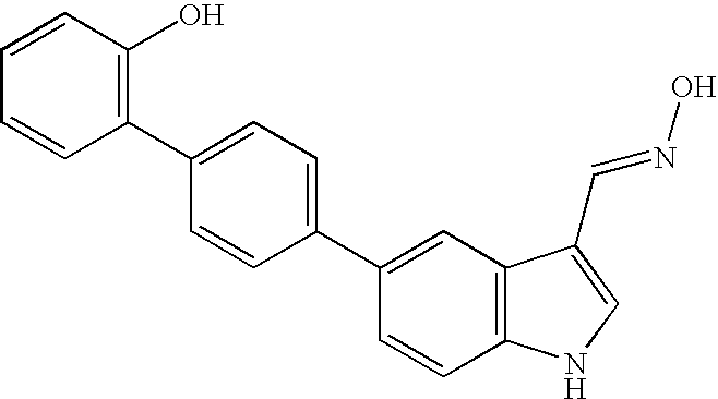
C1=CC(O)=C(C2=CC=C(C3=CC4=C(C=C3)NC=C4C=NO)C=C2)C=C1
